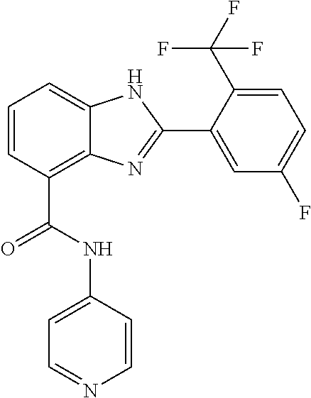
C1=CC(C(=O)NC2=CC=NC=C2)=C2C(=C1)NC(C1=CC(F)=CC=C1C(F)(F)F)=N2
